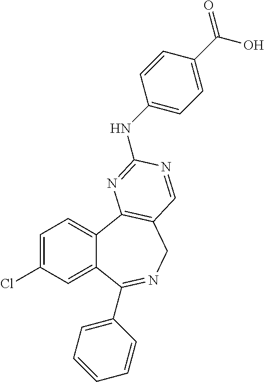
C1=C(Cl)C=C2C(=C1)C1=C(CN=C2C2=CC=CC=C2)C=NC(NC2=CC=C(C(=O)O)C=C2)=N1
